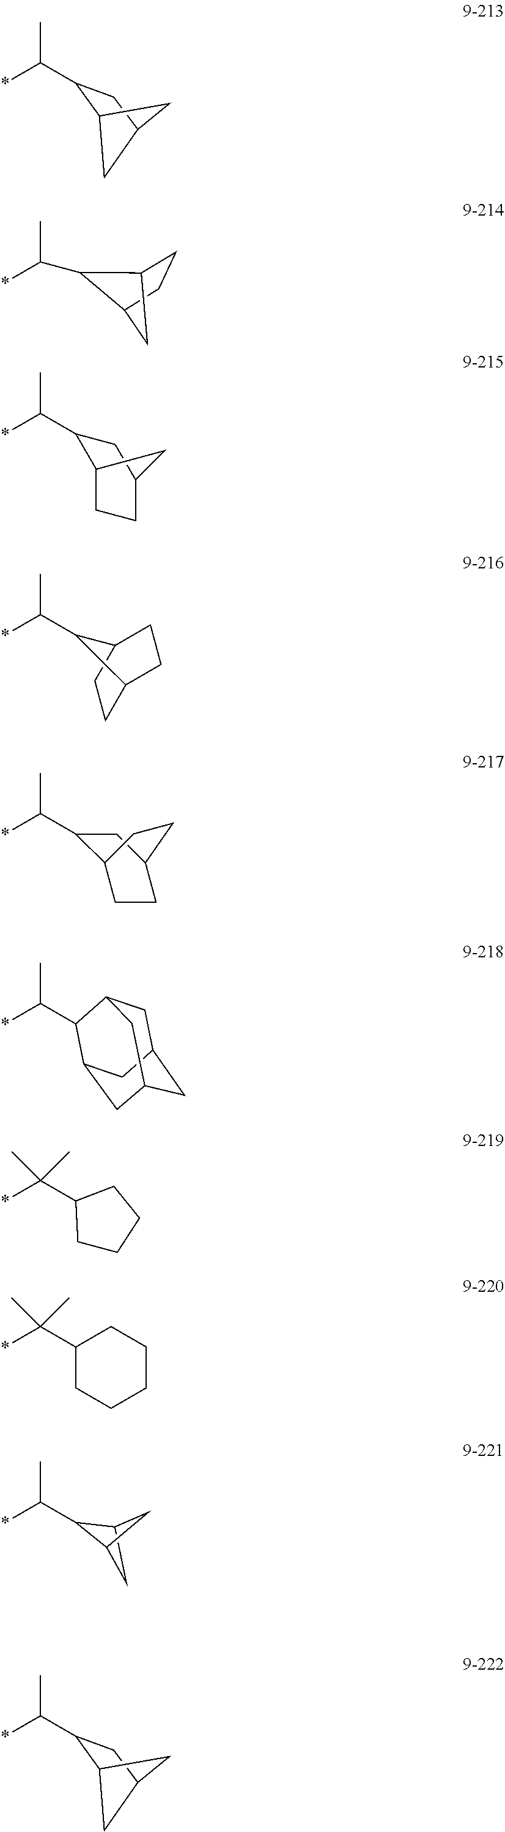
C12C(C(*)C)CC(C1)C2.C12CCC(C1)C2C(*)C.C1(C(*)C)C2CCC(C1)C2.C1C2CCC(C1)C2C(*)C.C1(C(*)C)C2CCC(C1)CC2.C1C2CC3CC(C(C(*)C)C1C3)C2.C1CCCC1C(C)(C)*.C1(C(C)(*)C)CCCCC1.C1(C(*)C)C2CC1C2.C12C(C(*)C)CC(C1)C2
